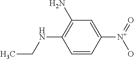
C1=CC([N+](=O)O)=CC(N)=C1NCC
